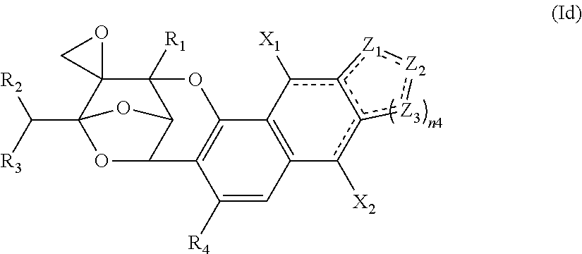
c12c([X1])C3=C(c([X2])c1[Z3]:[Z2]:[Z1]2)C=C([R4])C1=C3OC2([R1])C3C1OC(C([R2])[R3])(C21OC1)O3
